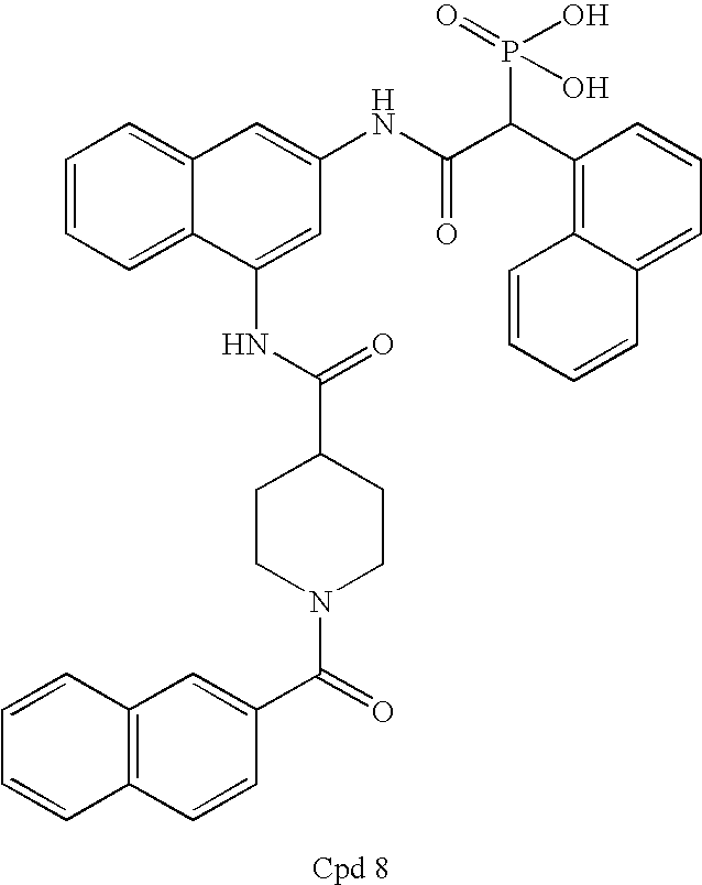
C1=CC=C2C(=C1)C=C(NC(C(C1=C3C(=CC=C1)C=CC=C3)P(=O)(O)O)=O)C=C2NC(C1CCN(C(C2=CC3=C(C=C2)C=CC=C3)=O)CC1)=O
